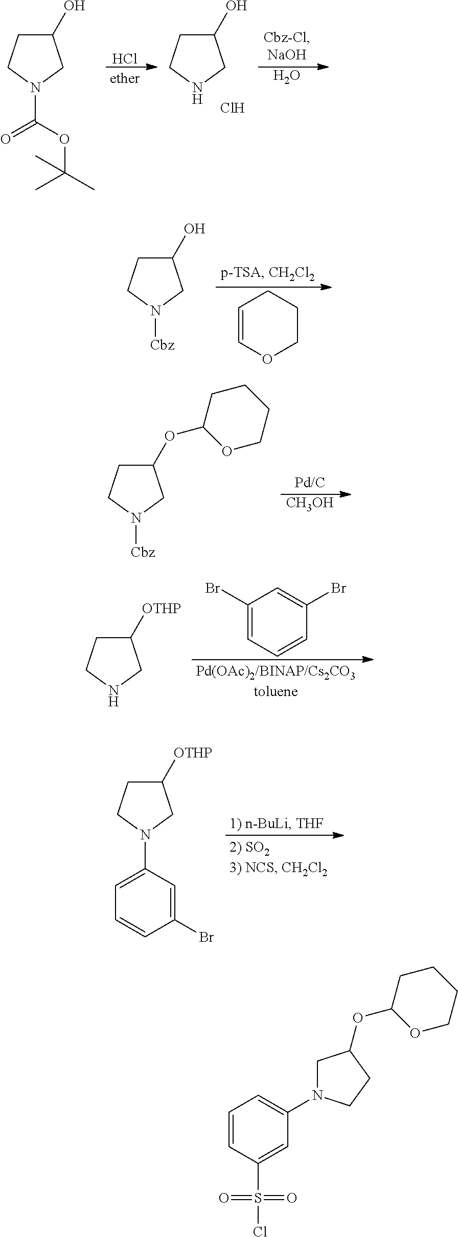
C1(O)CCN(C(OC(C)(C)C)=O)C1.Cl.C1(O)CCNC1.Cl.O.C1(O)CCN([Cbz])C1.C1=COCCC1.C1(OC2CCCCO2)CCN([Cbz])C1.[CH3OH].C1([OTHP])CCNC1.C1(Br)=CC=CC(Br)=C1.C1([OTHP])CCN(C2=CC=CC(Br)=C2)C1.C1=CC(S(Cl)(=O)=O)=CC(N2CC(OC3CCCCO3)CC2)=C1
